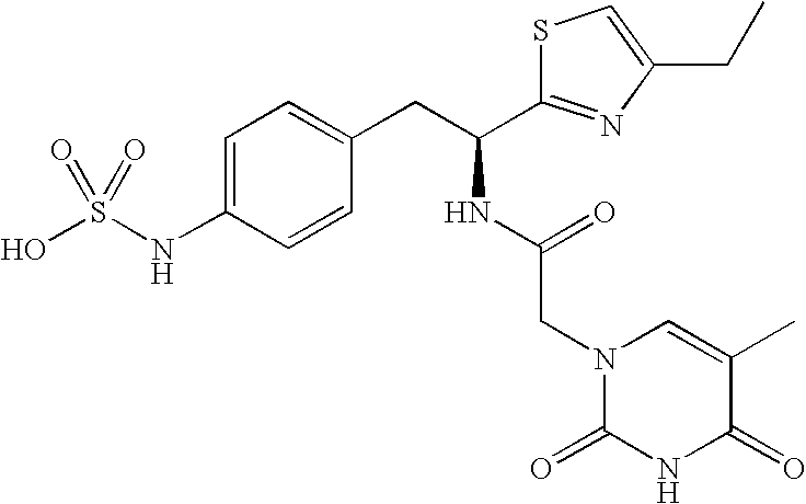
C1=C(NS(O)(=O)=O)C=CC(CC(NC(CN2C(=O)NC(=O)C(C)=C2)=O)C2=NC(CC)=CS2)=C1
